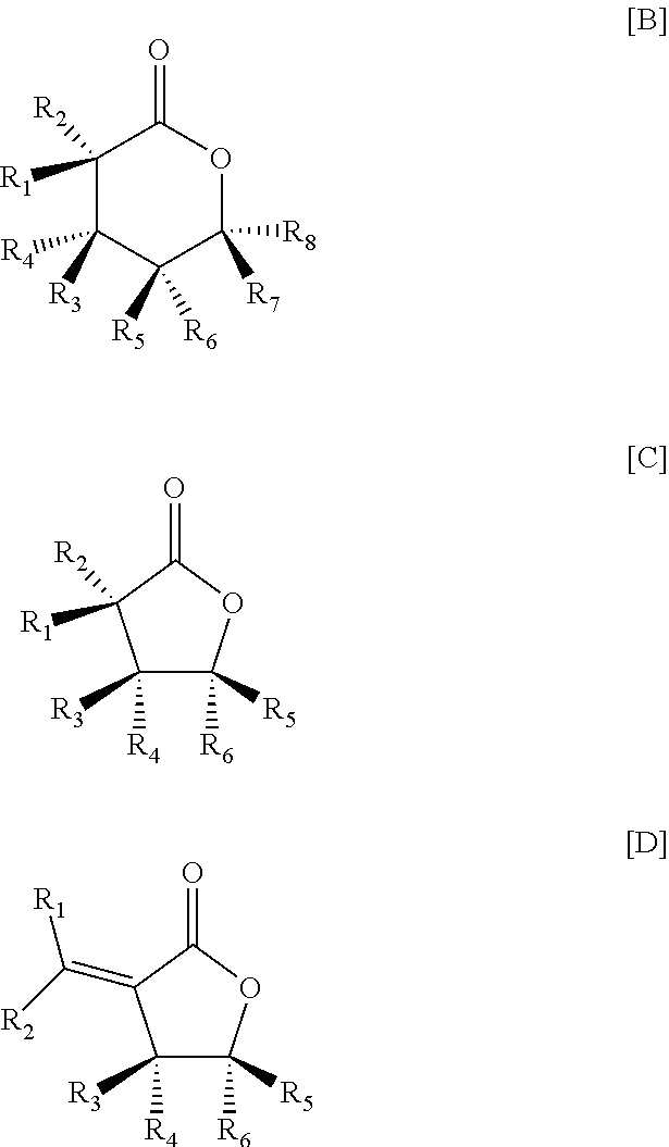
C1([R1])([R2])C([R4])([R3])C([R5])([R6])C([R8])([R7])OC1=O.C1([R3])([R4])C([R6])([R5])OC(=O)C1([R1])[R2].C1([R3])([R4])C([R6])([R5])OC(=O)C1=C([R2])[R1]
